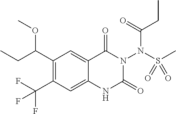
C1(C(OC)CC)=C(C(F)(F)F)C=C2C(=C1)C(=O)N(N(S(C)(=O)=O)C(CC)=O)C(=O)N2
